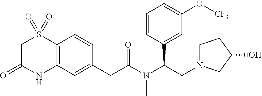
C12=C(C=C(CC(N(C(CN3CCC(O)C3)C3=CC(O[CF3])=CC=C3)C)=O)C=C1)NC(=O)CS2(=O)=O
